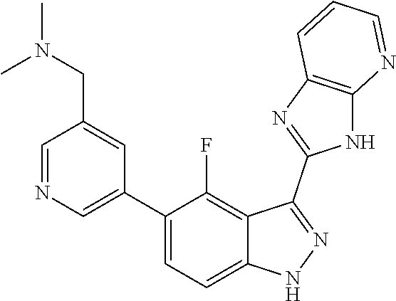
C1=NC=C(C2=CC=C3C(=C2F)C(C2=NC4=C(N2)N=CC=C4)=NN3)C=C1CN(C)C
